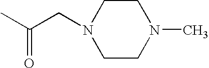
C(CN1CCN(C)CC1)(C)=O
